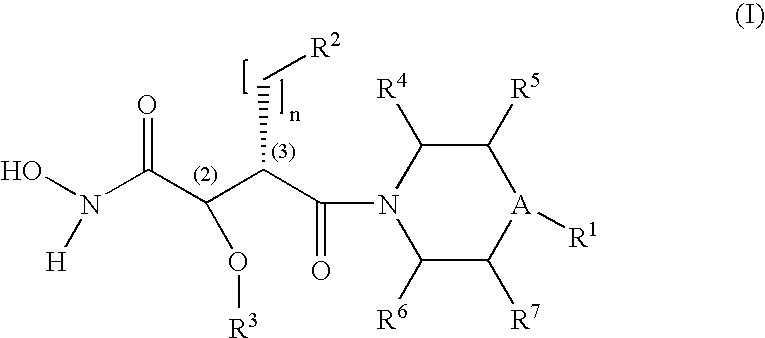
N1(C(C(C(C(N(O)[H])=O)O[R3])C[R2])=O)C([R6])C([R7])[A]([R1])C([R5])C1[R4]
